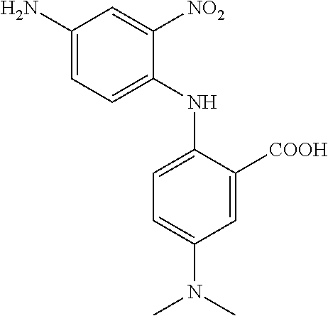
C1(N)=CC=C(NC2=CC=C(N(C)C)C=C2[COOH])C([NO2])=C1
